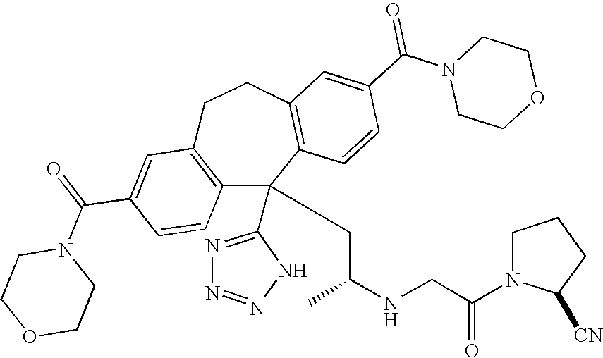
C1(C(=O)N2CCOCC2)=CC2=C(C=C1)C(C1=NN=NN1)(CC(NCC(N1C([CN])CCC1)=O)C)C1=C(CC2)C=C(C(N2CCOCC2)=O)C=C1
